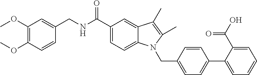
C1=C(C2=CC=C(CN3C4=CC=C(C(=O)NCC5=CC(OC)=C(OC)C=C5)C=C4C(C)=C3C)C=C2)C(C(O)=O)=CC=C1
